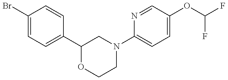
C1(Br)=CC=C(C2OCCN(C3=CC=C(OC(F)F)C=N3)C2)C=C1
